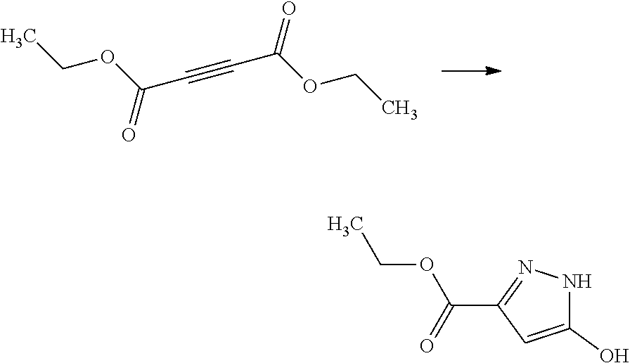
C(C#CC(=O)OCC)(=O)OCC.C1(C(=O)OCC)=NNC(O)=C1
